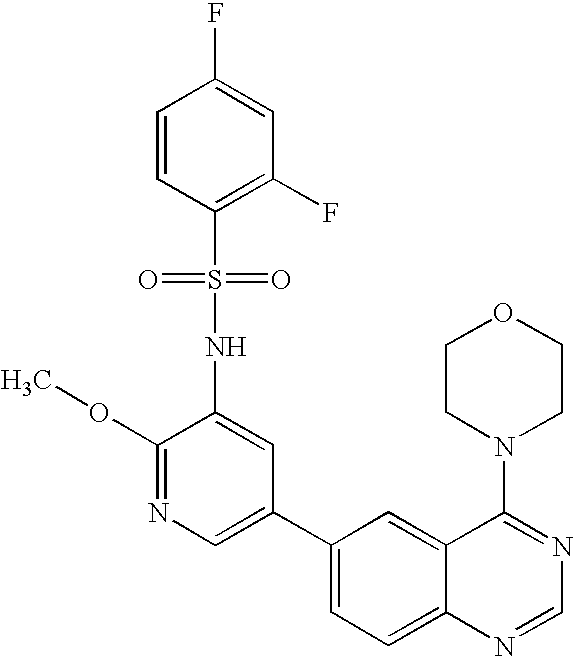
C1=CC(S(NC2=CC(C3=CC=C4C(=C3)C(N3CCOCC3)=NC=N4)=CN=C2OC)(=O)=O)=C(F)C=C1F
